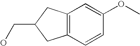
C12=C(C=CC(OC)=C1)CC(CO)C2
